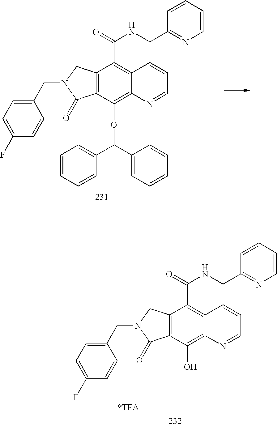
C12=C(C(OC(C3=CC=CC=C3)C3=CC=CC=C3)=C3C(=C1C(=O)NCC1=NC=CC=C1)C=CC=N3)C(=O)N(CC1=CC=C(F)C=C1)C2.C12=C(C(O)=C3C(=C1C(=O)NCC1=NC=CC=C1)C=CC=N3)C(=O)N(CC1=CC=C(F)C=C1)C2
